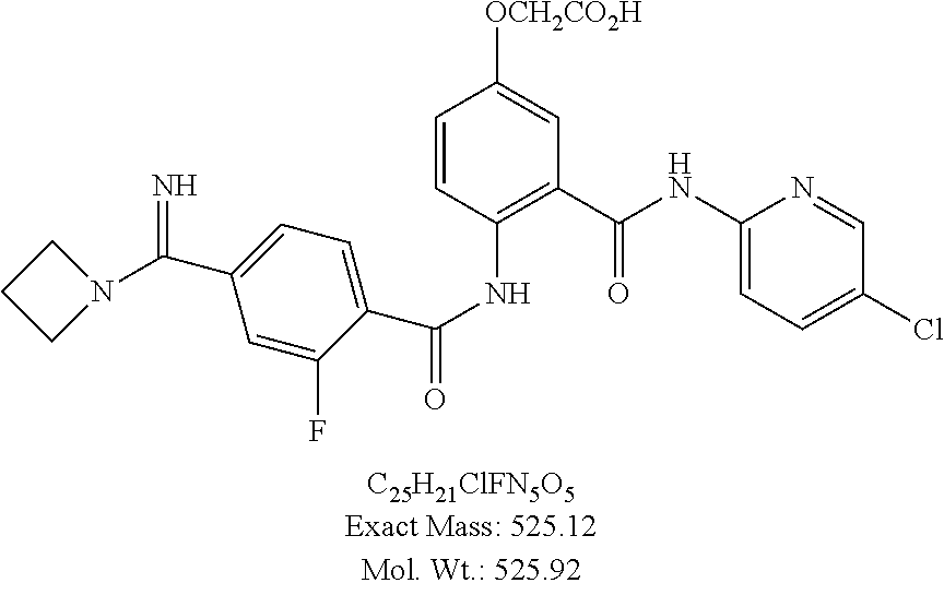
N=C(C1=CC=C(C(NC2=C(C(=O)NC3=CC=C(Cl)C=N3)C=C([OCH2CO2H])C=C2)=O)C(F)=C1)N1CCC1
